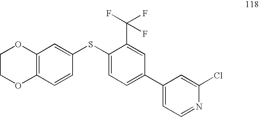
C1COC2=C(O1)C=C(SC1=CC=C(C3=CC=NC(Cl)=C3)C=C1C(F)(F)F)C=C2
